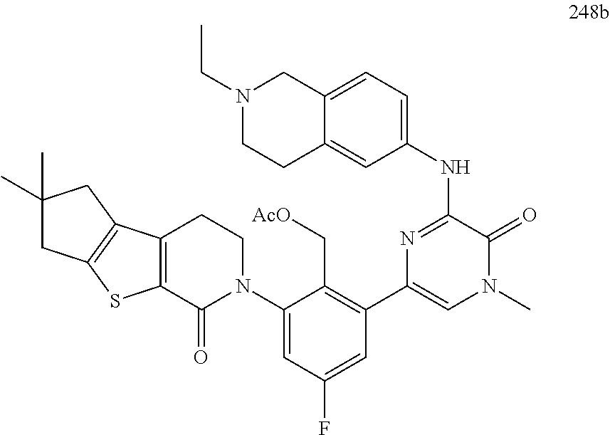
C12=C(C(=O)N(C3=CC(F)=CC(C4=CN(C)C(=O)C(NC5=CC=C6C(=C5)CCN(CC)C6)=N4)=C3C[AcO])CC1)SC1=C2CC(C)(C)C1
